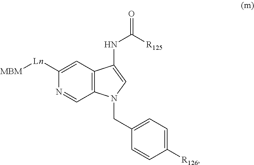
C1=C([Ln][MBM])N=CC2=C1C(NC([R125])=O)=CN2CC1=CC=C([R126])C=C1
